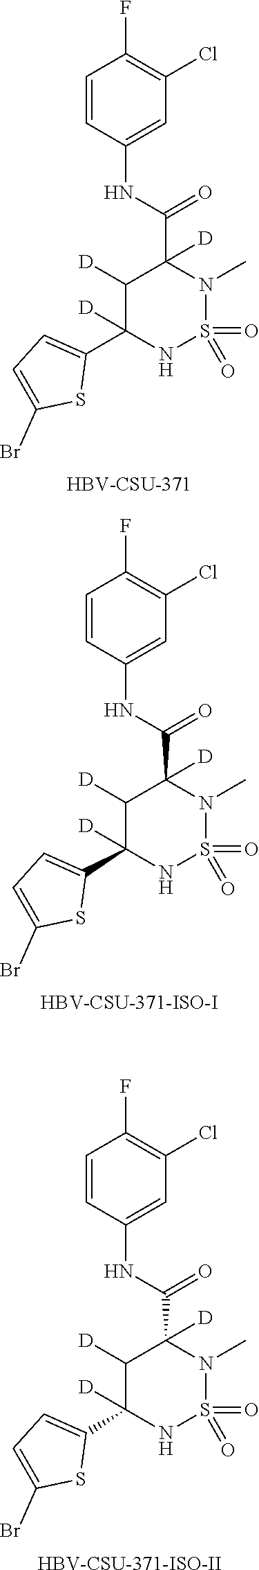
C1=CC(NC(C2([D])C([D])C(C3=CC=C(Br)S3)([D])NS(=O)(=O)N2C)=O)=CC(Cl)=C1F.[HBV-CSU-371].C1=CC(NC(C2([D])C([D])C(C3=CC=C(Br)S3)([D])NS(=O)(=O)N2C)=O)=CC(Cl)=C1F.[HBV-CSU-371-ISO-I].C1=CC(NC(C2([D])C([D])C(C3=CC=C(Br)S3)([D])NS(=O)(=O)N2C)=O)=CC(Cl)=C1F.[HBV-CSU-371-ISO-II]
